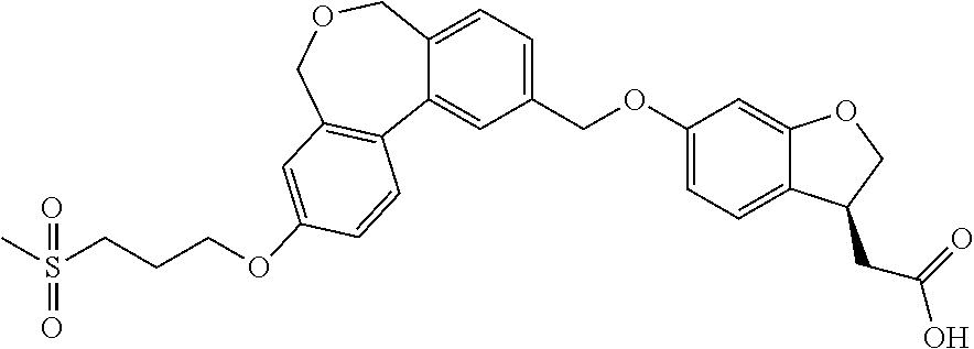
CS(CCCOC1=CC2=C(C3=CC(COC4=CC=C5C(=C4)OCC5CC(=O)O)=CC=C3COC2)C=C1)(=O)=O
